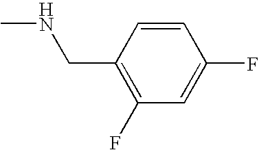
N(CC1=C(F)C=C(F)C=C1)C
